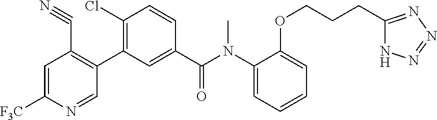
C1=C([F3C])N=CC(C2=C(Cl)C=CC(C(N(C3=CC=CC=C3OCCCC3=NN=NN3)C)=O)=C2)=C1C#N
